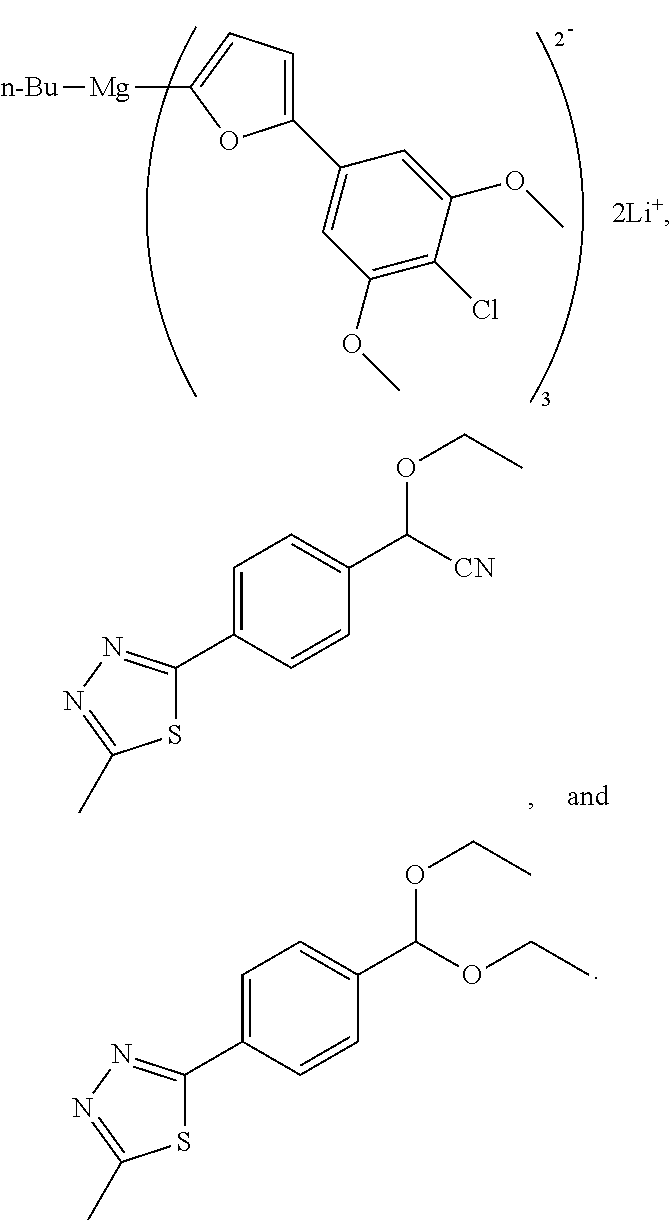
C1(C2=CC(OC)=C(Cl)C(OC)=C2)=CC=C([Mg][n-Bu])O1.S1C(C2=CC=C(C(OCC)OCC)C=C2)=NN=C1C.S1C(C2=CC=C(C([CN])OCC)C=C2)=NN=C1C
